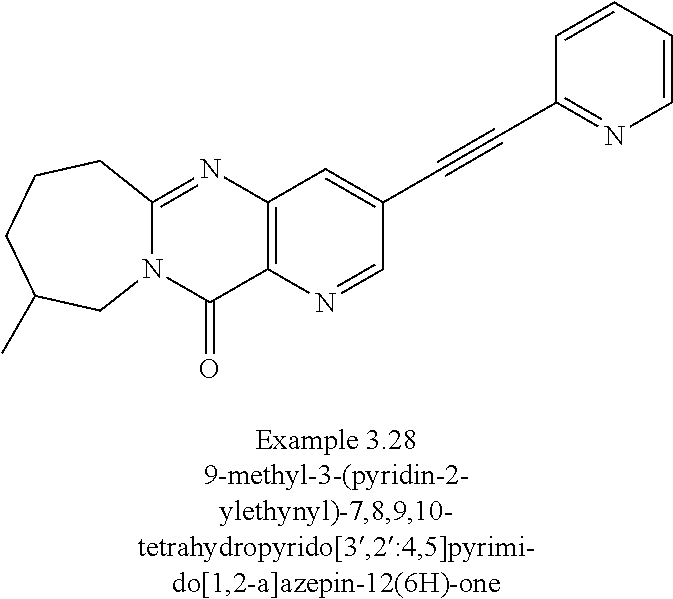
N12C(=NC3=C(C1=O)N=CC(C#CC1=NC=CC=C1)=C3)CCCC(C)C2
